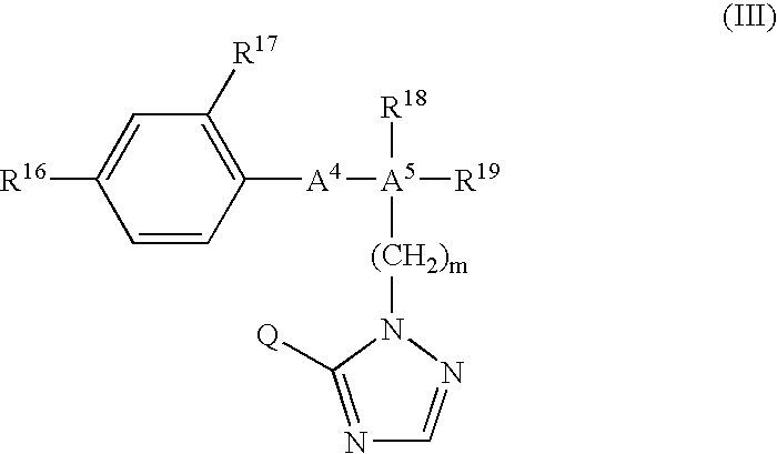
C1=CC([A4][A5]([R19])([(CH2)m]N2N=CN=C2[Q])[R18])=C([R17])C=C1[R16]
